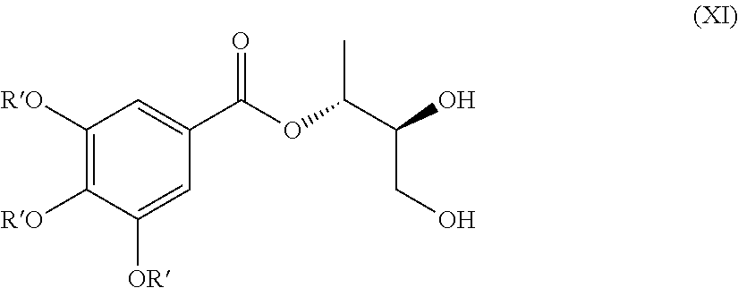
C1([RO])=C([RO])C([OR])=CC(C(OC(C(O)CO)C)=O)=C1
